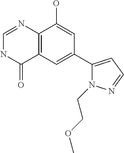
C12=C(C=C(C3=CC=NN3CCOC)C=C1O)C(=O)NC=N2
